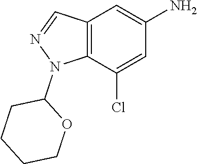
C1CCCOC1N1C2=C(C=N1)C=C(N)C=C2Cl
